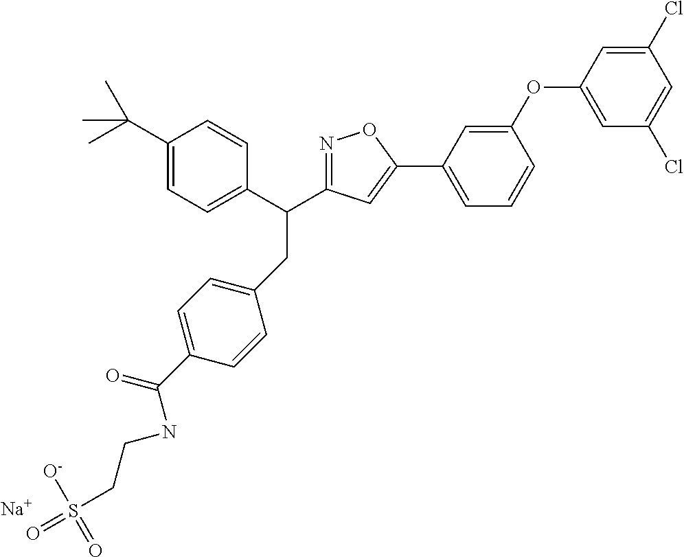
C1(CC(C2=CC=C(C(C)(C)C)C=C2)C2=NOC(C3=CC=CC(OC4=CC(Cl)=CC(Cl)=C4)=C3)=C2)=CC=C(C(=O)NCCS(=O)([O-])=O)C=C1.[Na]
